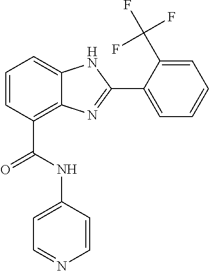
C1=CC(C(=O)NC2=CC=NC=C2)=C2C(=C1)NC(C1=CC=CC=C1C(F)(F)F)=N2
